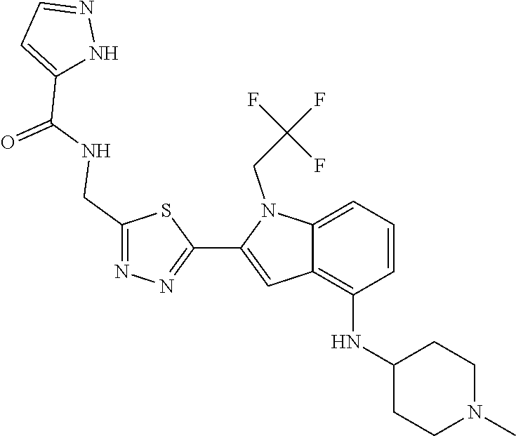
N1(C)CCC(NC2=C3C=C(C4=NN=C(CNC(=O)C5=CC=NN5)S4)N(CC(F)(F)F)C3=CC=C2)CC1
